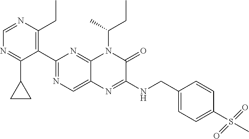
C1(C2=NC=C3C(=N2)N(C(C)CC)C(=O)C(NCC2=CC=C(S(C)(=O)=O)C=C2)=N3)=C(CC)N=CN=C1C1CC1
